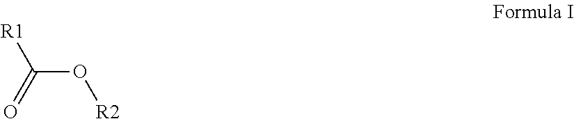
C(O[R2])(=O)[R1]
